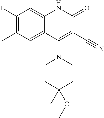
C1(F)=C(C)C=C2C(=C1)NC(=O)C(C#N)=C2N1CCC(C)(OC)CC1
